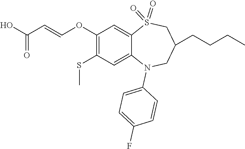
C1C(CCCC)CN(C2=CC=C(F)C=C2)C2=CC(SC)=C(OC=CC(O)=O)C=C2S1(=O)=O
